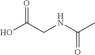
CC(=O)NCC(=O)O
